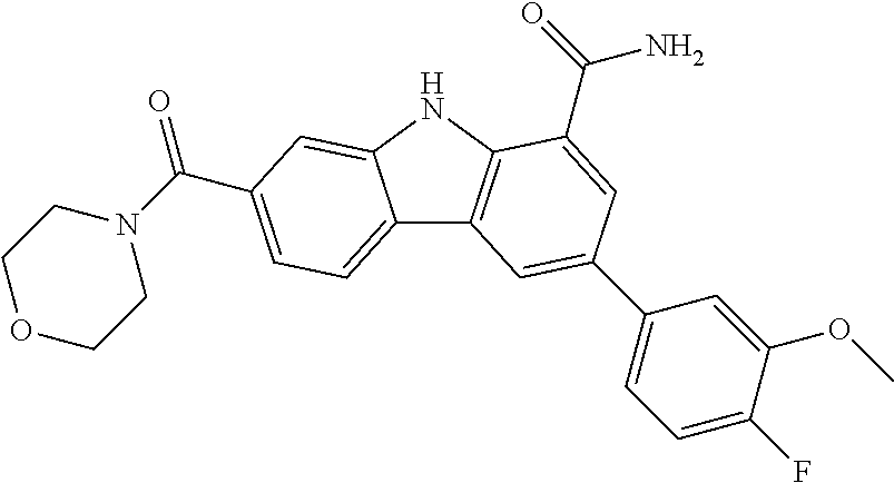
C12=CC=C(C(=O)N3CCOCC3)C=C1NC1=C2C=C(C2=CC=C(F)C(OC)=C2)C=C1C(N)=O
